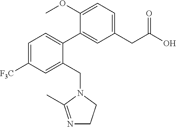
C1=C([F3C])C=C(CN2CCN=C2C)C(C2=CC(CC(O)=O)=CC=C2OC)=C1
